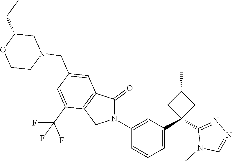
C1C(CC)OCCN1CC1=CC2=C(C(C(F)(F)F)=C1)CN(C1=CC(C3(C4=NN=CN4C)CC(C)C3)=CC=C1)C2=O
